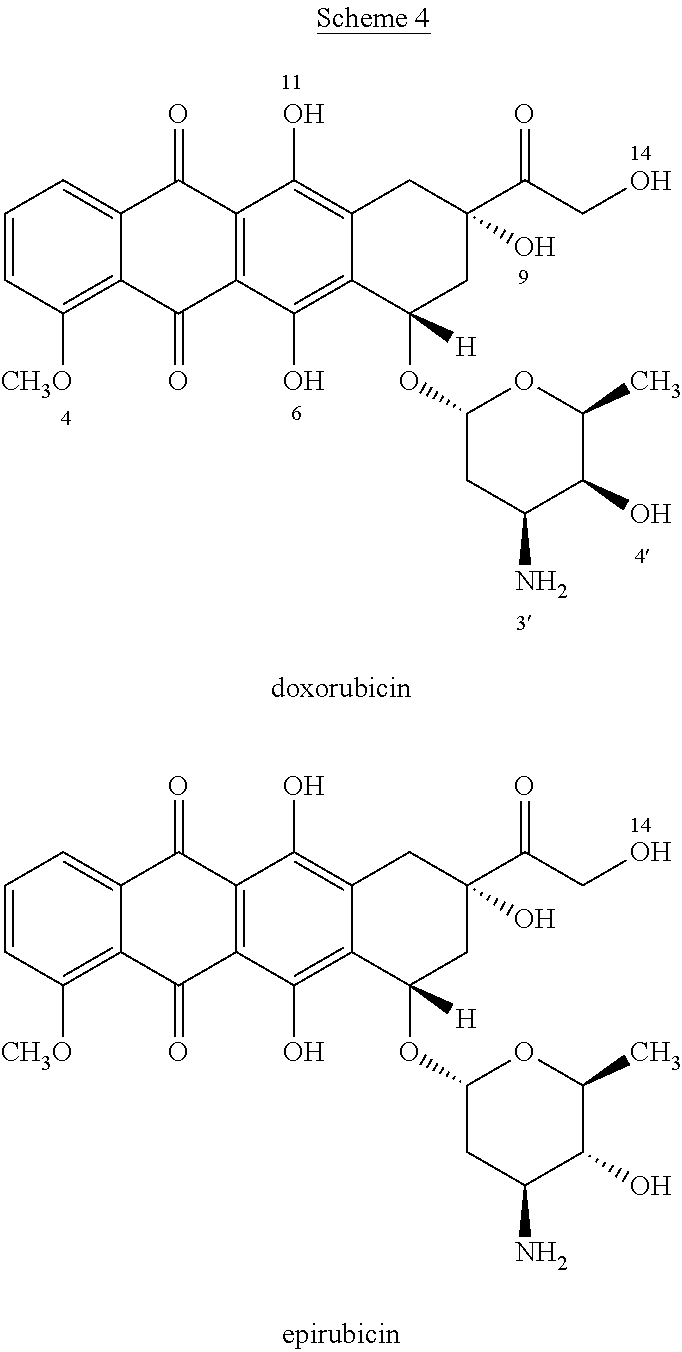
C1=CC([CH3O])=C2C(=C1)C(=O)C1=C(C2=O)C(O)=C2C(=C1O)CC(C(CO)=O)(O)CC2(OC1CC(N)C(O)C(C)O1)[H].C1=CC([CH3O])=C2C(=C1)C(=O)C1=C(C2=O)C(O)=C2C(=C1O)CC(C(CO)=O)(O)CC2(OC1CC(N)C(O)C(C)O1)[H]
